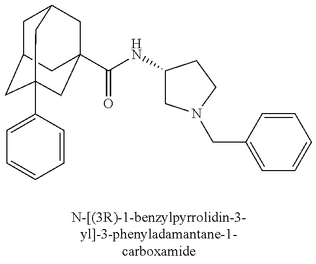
C1C2CC3(C4=CC=CC=C4)CC(C(NC4CN(CC5=CC=CC=C5)CC4)=O)(CC1C3)C2
